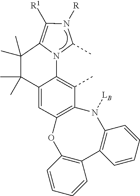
C1([R1])=C2N(C3=C(C)C4=C(C=C3C(C)(C)C2(C)C)OC2=C(C3=C(N4[LB])C=CC=C3)C=CC=C2)C(C)N1[R]
